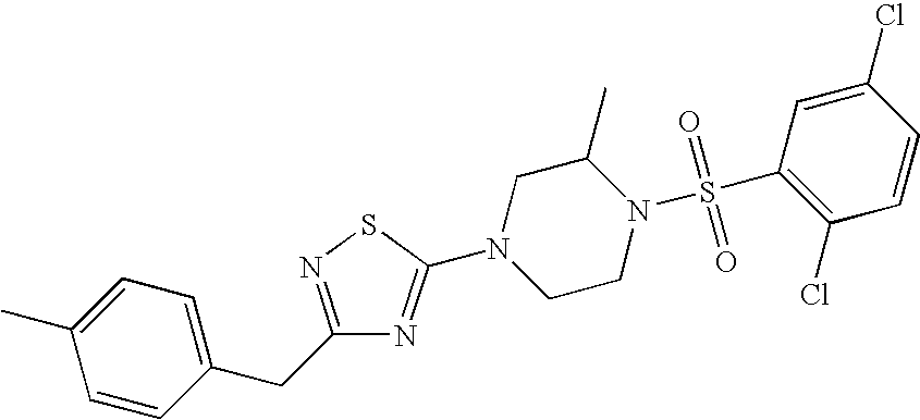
C1=CC(CC2=NSC(N3CCN(S(C4=C(Cl)C=CC(Cl)=C4)(=O)=O)C(C)C3)=N2)=CC=C1C
